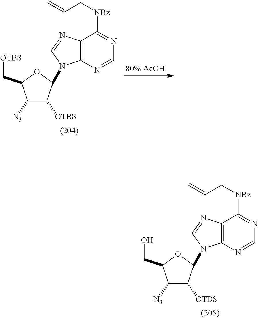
C1([N3])C([OTBS])C(N2C3=C(N=C2)C([NBz]CC=C)=NC=N3)OC1C[OTBS].C1([N3])C([OTBS])C(N2C3=C(N=C2)C([NBz]CC=C)=NC=N3)OC1CO
